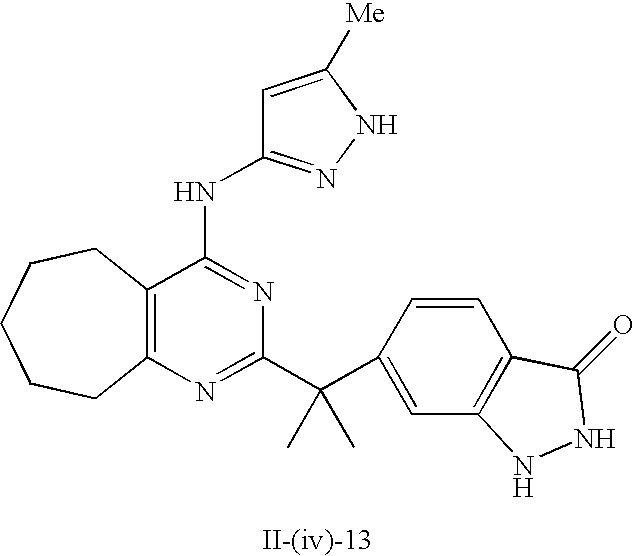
C12=C(N=C(C(C3=CC4=C(C=C3)C(=O)NN4)(C)C)N=C1NC1=NNC([Me])=C1)CCCCC2
